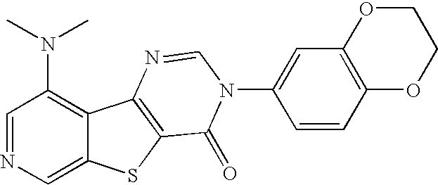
C1=NC=C2C(=C1N(C)C)C1=C(S2)C(=O)N(C2=CC3=C(C=C2)OCCO3)C=N1
